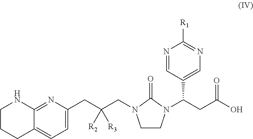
C1=C(CC(CN2CCN(C(CC(O)=O)C3=CN=C([R1])N=C3)C2=O)([R3])[R2])N=C2C(=C1)CCCN2
